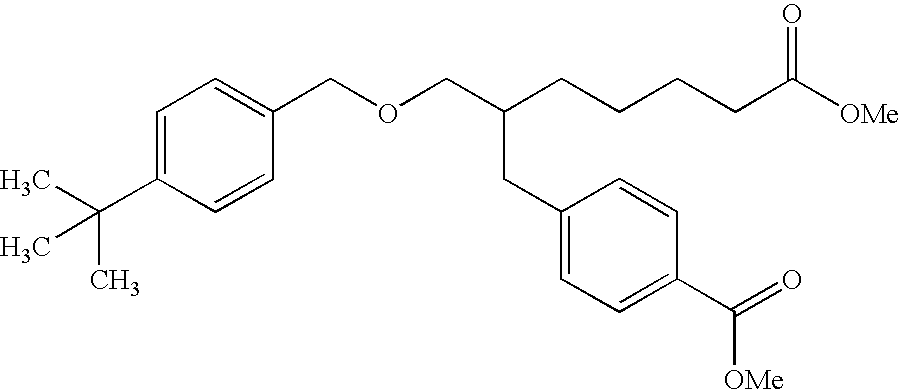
C(OCC(CCCCC([OMe])=O)CC1=CC=C(C(=O)[OMe])C=C1)C1=CC=C(C(C)(C)C)C=C1
